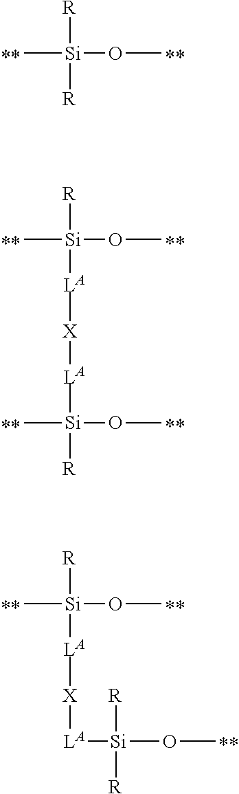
[R][Si]([R])(C)OC.[R][Si]([LA][X][LA][Si](C)(OC)[R])(C)OC.[R][Si]([LA][X][LA][Si]([R])([R])OC)(C)OC
